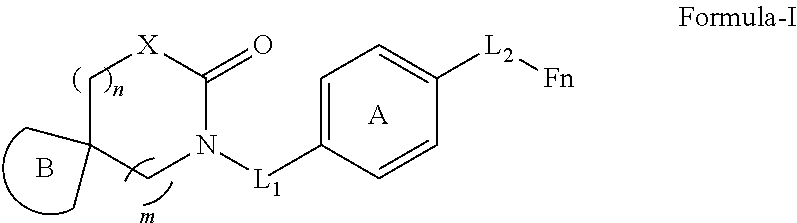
C1C(C)(C)CN([L1]C2=CC=C([L2][Fn])C=C2)C(=O)[X]1.B.[A]
